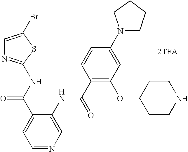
N(C(C1=CC=NC=C1NC(C1=C(OC2CCNCC2)C=C(N2CCCC2)C=C1)=O)=O)C1=NC=C(Br)S1.[2TFA]
